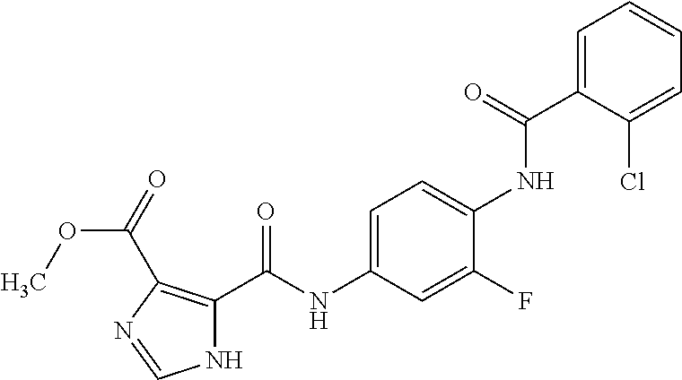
C1=C(C(=O)NC2=CC=C(NC(=O)C3=C(C(=O)OC)N=CN3)C=C2F)C(Cl)=CC=C1
